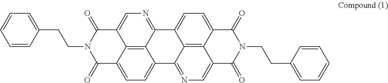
C12=CC=C3C4=C1C(=NC=C4C(=O)N(CCC1=CC=CC=C1)C3=O)C1=CC=C3C4=C1C2=NC=C4C(=O)N(CCC1=CC=CC=C1)C3=O
